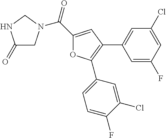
C(C1=CC(C2=CC(Cl)=CC(F)=C2)=C(C2=CC=C(F)C(Cl)=C2)O1)(=O)N1CC(=O)NC1
